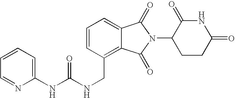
C(C1=C2C(=CC=C1)C(=O)N(C1CCC(=O)NC1=O)C2=O)NC(NC1=CC=CC=N1)=O
